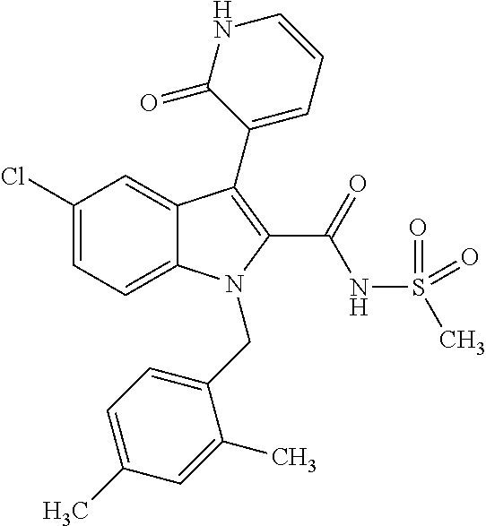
C1(Cl)=CC=C2C(=C1)C(C1=CC=CNC1=O)=C(C(NS(C)(=O)=O)=O)N2CC1=CC=C(C)C=C1C
